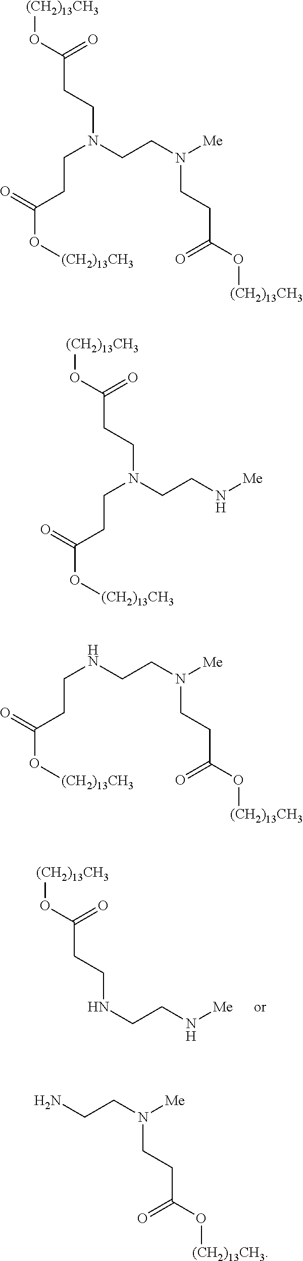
[(CH2)13CH3]OC(=O)CCNCCN[Me].[(CH2)13CH3]OC(=O)CCN(CCC(=O)O[(CH2)13CH3])CCN([Me])CCC(O[(CH2)13CH3])=O.[(CH2)13CH3]OC(=O)CCN(CCC(=O)O[(CH2)13CH3])CCN[Me].N(CCC(=O)O[(CH2)13CH3])CCN([Me])CCC(O[(CH2)13CH3])=O.NCCN([Me])CCC(O[(CH2)13CH3])=O
